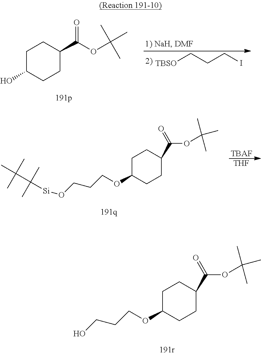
C1C(O)CCC(C(OC(C)(C)C)=O)C1.[TBSO]CCCI.C1C(OCCCO[Si]C(C(C)(C)C)(C)C)CCC(C(=O)OC(C)(C)C)C1.[TBAF].[THF].C1C(OCCCO)CCC(C(=O)OC(C)(C)C)C1
